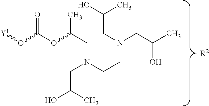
[R2].[Y1]OC(OC(CN(CCN(CC(C)O)CC(O)C)CC(O)C)C)=O
